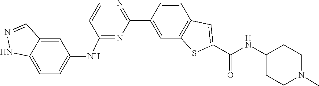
C1(C2=NC=CC(NC3=CC=C4NN=CC4=C3)=N2)=CC2=C(C=C1)C=C(C(=O)NC1CCN(C)CC1)S2
